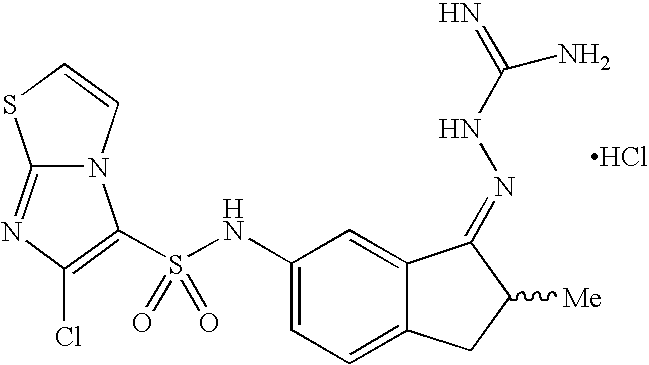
Cl.C1(NS(=O)(=O)C2=C(Cl)N=C3N2C=CS3)=CC=C2C(=C1)C(=NNC(=N)N)C([Me])C2
